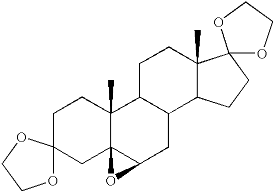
C1CC2(C)C3(CC14OCCO4)C(CC1C2CCC2(C)C1CCC21OCCO1)O3
